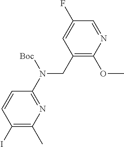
C1(N(CC2=C(OC)N=CC(F)=C2)[Boc])=NC(C)=C(I)C=C1
